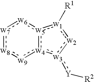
[w7]1:[w8]:[w9]:[w4]2:[w5](:[w6]:1):[w1]([R1]):[w2]:[w3]:2:[Y][R2]
